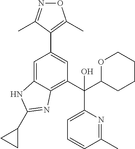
C1=C2C(=C(C(C3CCCCO3)(C3=CC=CC(C)=N3)O)C=C1C1=C(C)ON=C1C)N=C(C1CC1)N2
